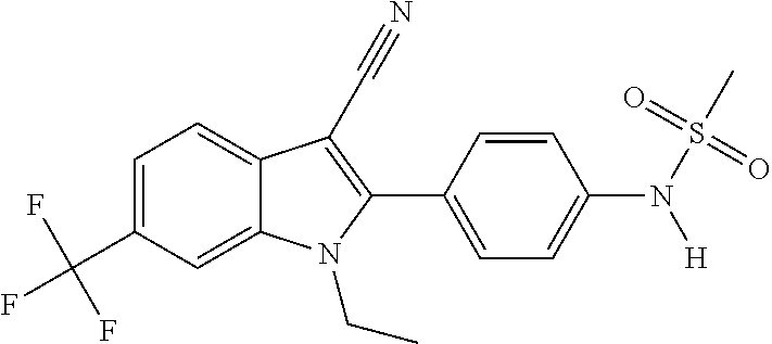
C1=C2C(=CC=C1C(F)(F)F)C(C#N)=C(C1=CC=C(N(S(C)(=O)=O)[H])C=C1)N2CC
